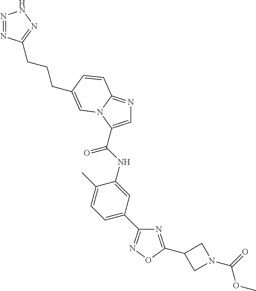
N1=C(C2CN(C(OC)=O)C2)ON=C1C1=CC=C(C)C(NC(=O)C2=CN=C3N2C=C(CCCC2=NNN=N2)C=C3)=C1
